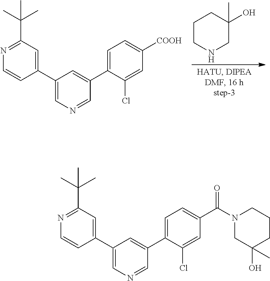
C1(C2=CC(C(C)(C)C)=NC=C2)=CN=CC(C2=CC=C([COOH])C=C2Cl)=C1.C1CNCC(O)(C)C1.C1(C2=CC(C(C)(C)C)=NC=C2)=CN=CC(C2=CC=C(C(N3CC(O)(C)CCC3)=O)C=C2Cl)=C1
